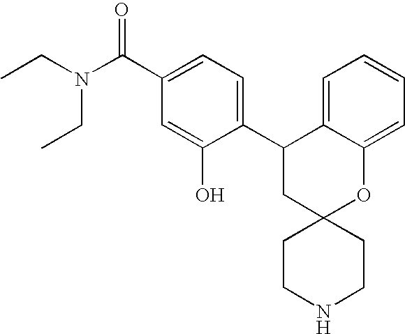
CCN(C(C1=CC=C(C2CC3(OC4=CC=CC=C24)CCNCC3)C(O)=C1)=O)CC
